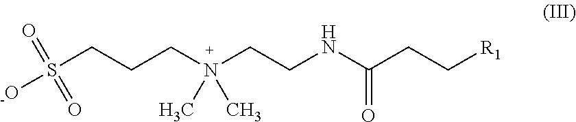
N(C)(C)(CCCS(=O)(=O)[-O])CCNC(=O)CC[R1]
